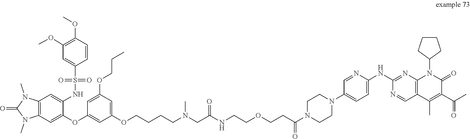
C12=C(C=C(OC3=CC(OCCCCN(CC(NCCOCCC(N4CCN(C5=CC=C(NC6=NC7=C(C=N6)C(C)=C(C(C)=O)C(=O)N7C6CCCC6)N=C5)CC4)=O)=O)C)=CC(OCCC)=C3)C(NS(C3=CC(OC)=C(OC)C=C3)(=O)=O)=C1)N(C)C(=O)N2C
